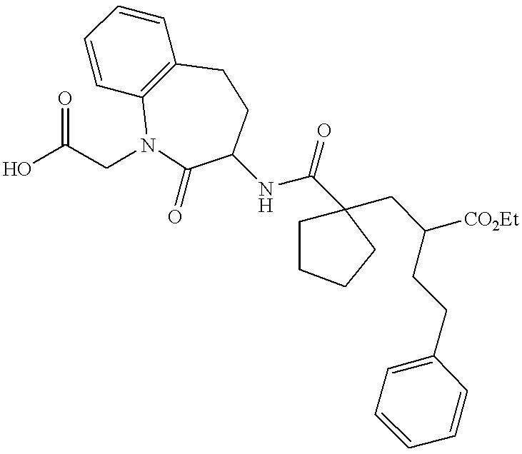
C1=CC2=C(C=C1)CCC(NC(C1(CC(CCC3=CC=CC=C3)[CO2Et])CCCC1)=O)C(=O)N2CC(O)=O
